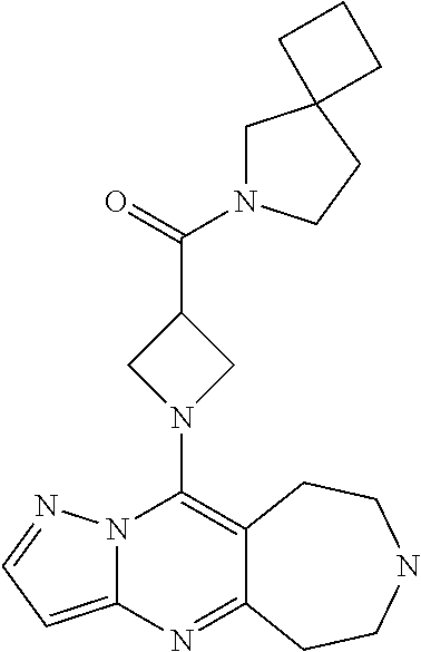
N12C(=CC=N1)N=C1C(=C2N2CC(C(=O)N3CC4(CC3)CCC4)C2)CCNCC1
